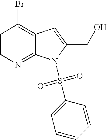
BrC1=C2C(=NC=C1)N(S(C1=CC=CC=C1)(=O)=O)C(CO)=C2
